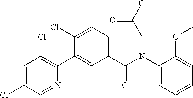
C1=C(Cl)C=NC(C2=CC(C(N(C3=CC=CC=C3OC)CC(OC)=O)=O)=CC=C2Cl)=C1Cl
